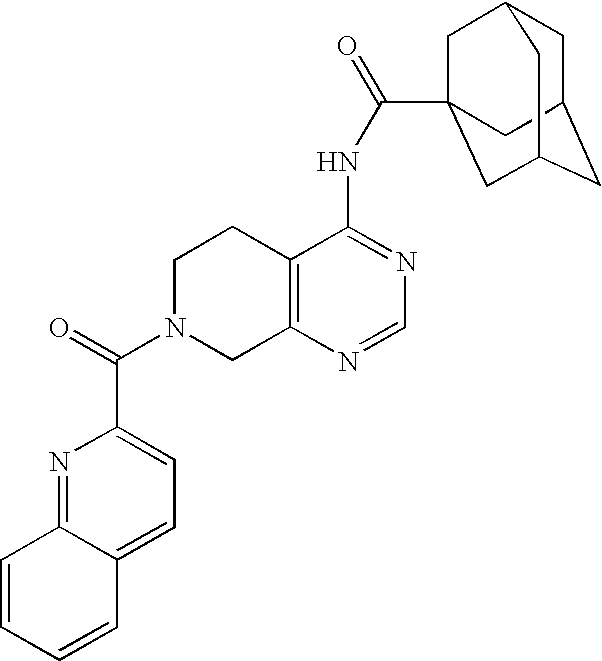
C1N(C(=O)C2=CC=C3C(=N2)C=CC=C3)CC2=C(C1)C(NC(=O)C13CC4CC(CC(C1)C4)C3)=NC=N2
